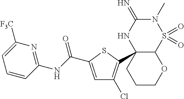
N1(C)C(=N)NC2(C3=C(Cl)C=C(C(=O)NC4=NC([F3C])=CC=C4)S3)C(S1(=O)=O)OCCC2
